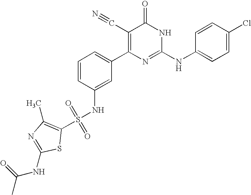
C1(NS(=O)(=O)C2=C(C)N=C(NC(C)=O)S2)=CC(C2=C(C#N)C(=O)NC(NC3=CC=C(Cl)C=C3)=N2)=CC=C1
